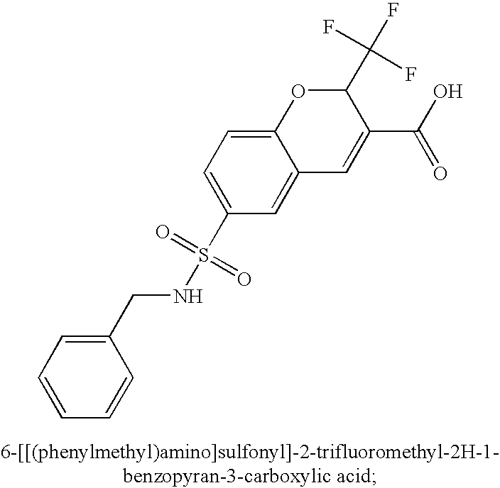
C1(CNS(C2=CC=C3C(=C2)C=C(C(O)=O)C(C(F)(F)F)O3)(=O)=O)=CC=CC=C1
